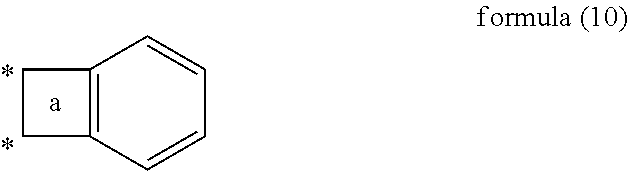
C12=C(CC1)C=CC=C2
